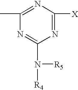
N1=C(N([R4])[R5])N=C([X])N=C1C
